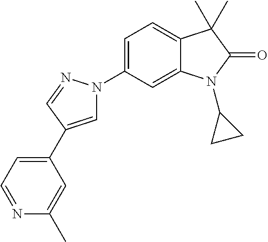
C1=C(C2=CC=NC(C)=C2)C=NN1C1=CC=C2C(=C1)N(C1CC1)C(=O)C2(C)C
